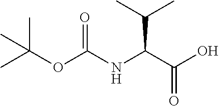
CC(C)C(C(O)=O)NC(OC(C)(C)C)=O
